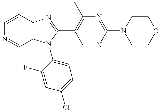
C12=C(N(C3=CC=C(Cl)C=C3F)C(C3=C(C)N=C(N4CCOCC4)N=C3)=N1)C=NC=C2
